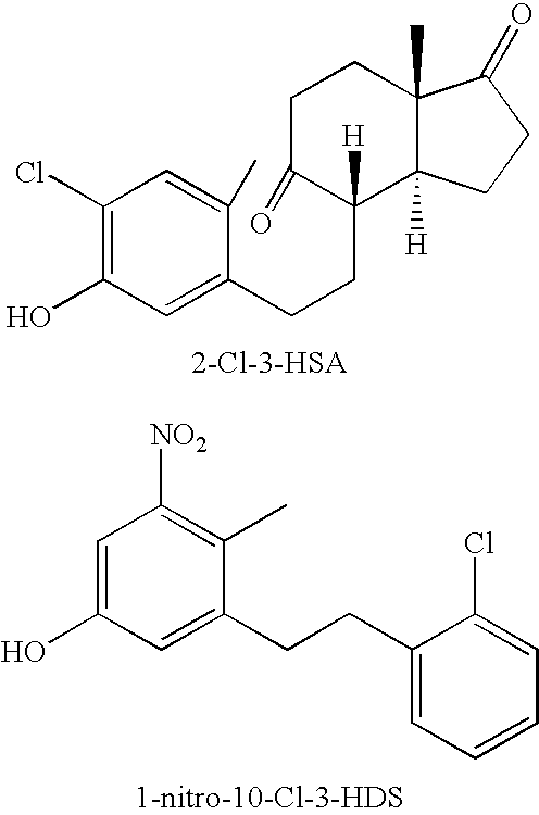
C1(Cl)=C(O)C=C(CCC2([H])C3([H])C(C)(CCC2=O)C(=O)CC3)C(C)=C1.C1=C(O)C=C(CCC2=CC=CC=C2Cl)C(C)=C1[NO2]
